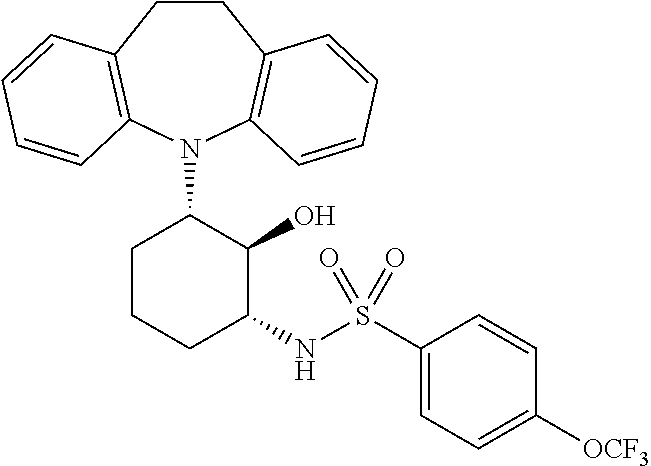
C1CC2=C(N(C3CCCC(NS(C4=CC=C([OCF3])C=C4)(=O)=O)C3O)C3=C1C=CC=C3)C=CC=C2
